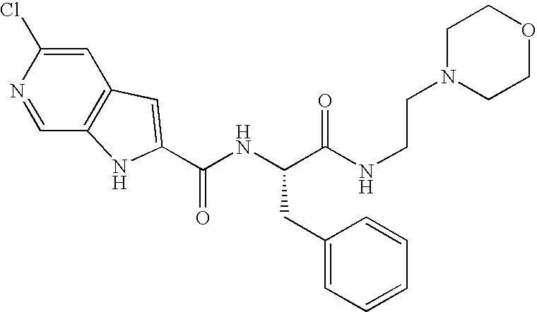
C1=C(Cl)N=CC2=C1C=C(C(NC(C(NCCN1CCOCC1)=O)CC1=CC=CC=C1)=O)N2
